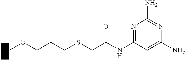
N1=C(NC(CSCCCOC)=O)C=C([NH2])N=C1N
